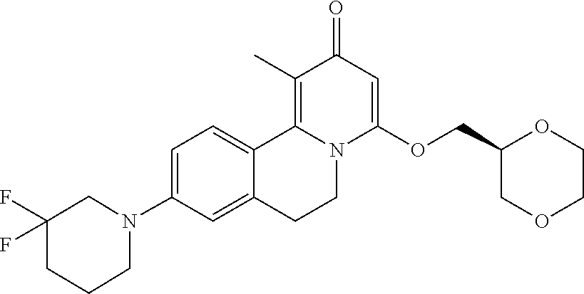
C1=C(N2CC(F)(F)CCC2)C=C2C(=C1)C1=C(C)C(=O)C=C(OCC3COCCO3)N1CC2
